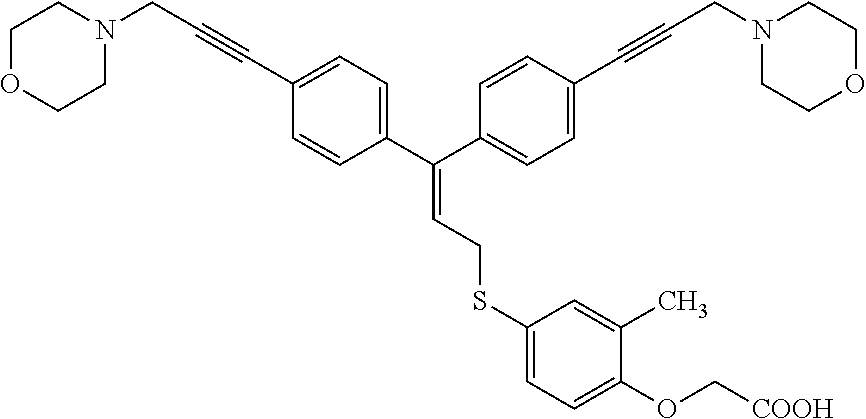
C(=C(C1=CC=C(C#CCN2CCOCC2)C=C1)C1=CC=C(C#CCN2CCOCC2)C=C1)CSC1=CC=C(OC[COOH])C(C)=C1
